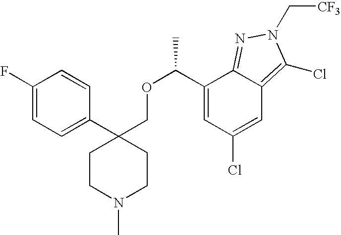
C1(C2(COC(C3=CC(Cl)=CC4=C(Cl)N(C[CF3])N=C34)C)CCN(C)CC2)=CC=C(F)C=C1
